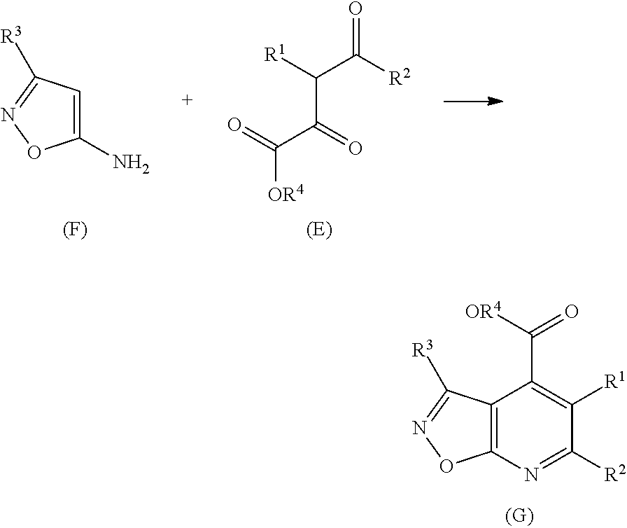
C1(N)=CC([R3])=NO1.[OR4]C(C(C(C([R2])=O)[R1])=O)=O.[(F)].C12=C(N=C([R2])C([R1])=C1C(=O)[OR4])ON=C2[R3]
